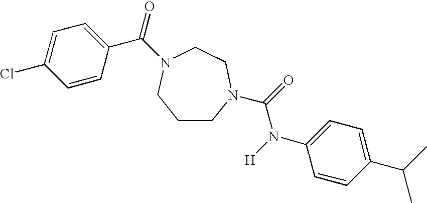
C1CN(C(=O)N([H])C2=CC=C(C(C)C)C=C2)CCN(C(=O)C2=CC=C(Cl)C=C2)C1
